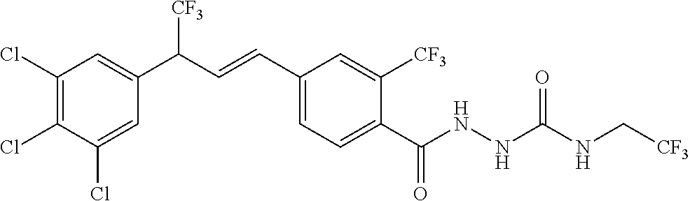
C1(Cl)=C(Cl)C(Cl)=CC(C(C=CC2=CC=C(C(NNC(NC[CF3])=O)=O)C([CF3])=C2)[CF3])=C1
